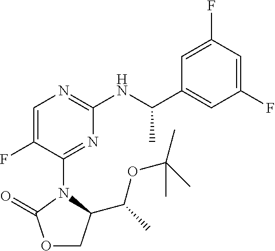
O1CC(C(C)OC(C)(C)C)N(C2=NC(NC(C3=CC(F)=CC(F)=C3)C)=NC=C2F)C1=O
